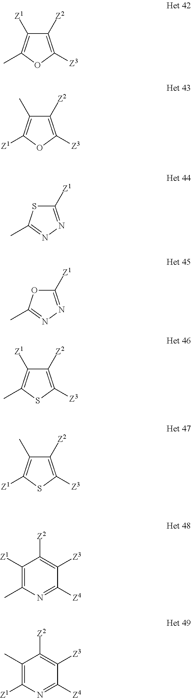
C1([Z2])=C([Z3])OC(C)=C1[Z1].C1([Z2])=C([Z3])OC([Z1])=C1C.C1([Z1])=NN=C(C)S1.C1([Z1])=NN=C(C)O1.C1([Z2])=C([Z3])SC(C)=C1[Z1].C1([Z2])=C([Z3])SC([Z1])=C1C.C1([Z1])=C(C)N=C([Z4])C([Z3])=C1[Z2].C1(C)=C([Z1])N=C([Z4])C([Z3])=C1[Z2]
